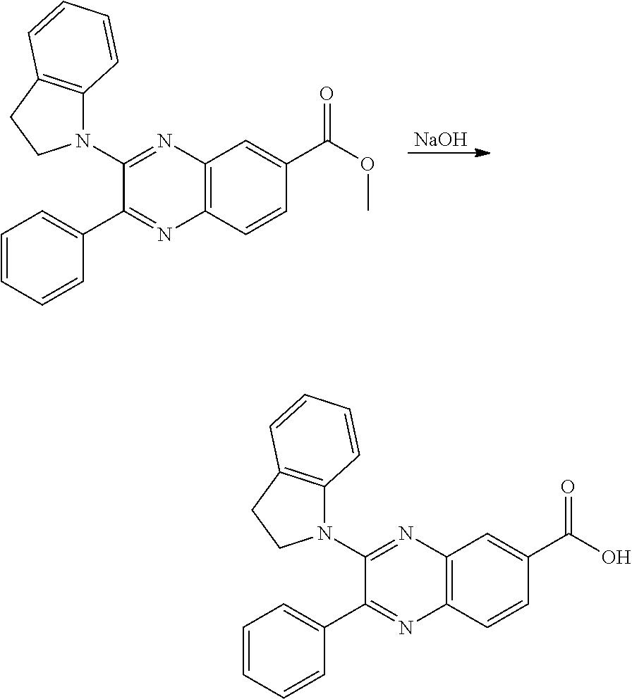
[NaOH].C12=C(C=CC(C(OC)=O)=C1)N=C(C1=CC=CC=C1)C(N1C3=C(CC1)C=CC=C3)=N2.C12=C(C=CC(C(O)=O)=C1)N=C(C1=CC=CC=C1)C(N1C3=C(CC1)C=CC=C3)=N2
